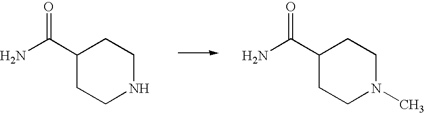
NC(C1CCN(C)CC1)=O.NC(C1CCNCC1)=O
